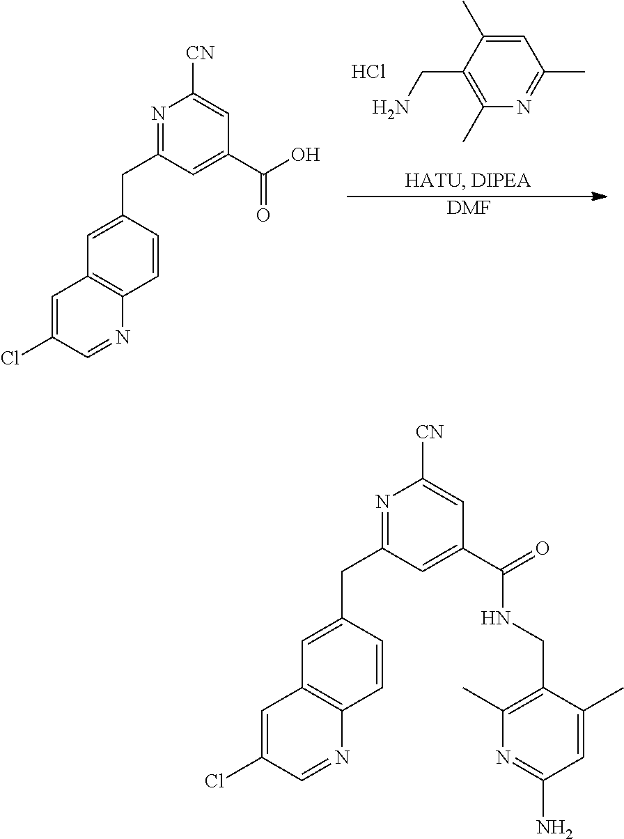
C1=C(C)C(CN)=C(C)N=C1C.Cl.C1=C(CC2=NC([CN])=CC(C(=O)O)=C2)C=CC2=C1C=C(Cl)C=N2.[DMF].C1=C(CC2=NC([CN])=CC(C(NCC3=C(C)N=C(N)C=C3C)=O)=C2)C=CC2=C1C=C(Cl)C=N2
